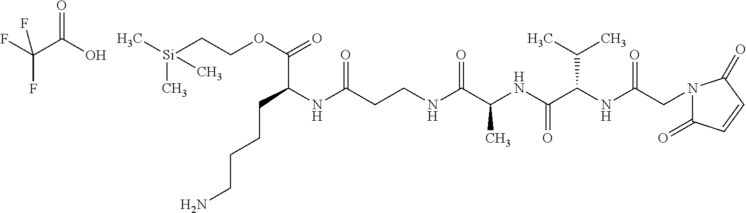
FC(C(O)=O)(F)F.[Si](CCOC(C(NC(CCNC(C(NC(C(NC(CN1C(=O)C=CC1=O)=O)C(C)C)=O)C)=O)=O)CCCCN)=O)(C)(C)C
